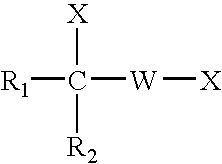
[X]C([R1])([R2])[W][X]
